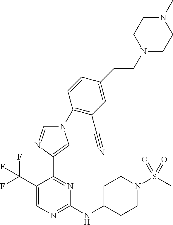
C1(NC2CCN(S(C)(=O)=O)CC2)=NC=C(C(F)(F)F)C(C2=CN(C3=C(C#N)C=C(CCN4CCN(C)CC4)C=C3)C=N2)=N1
